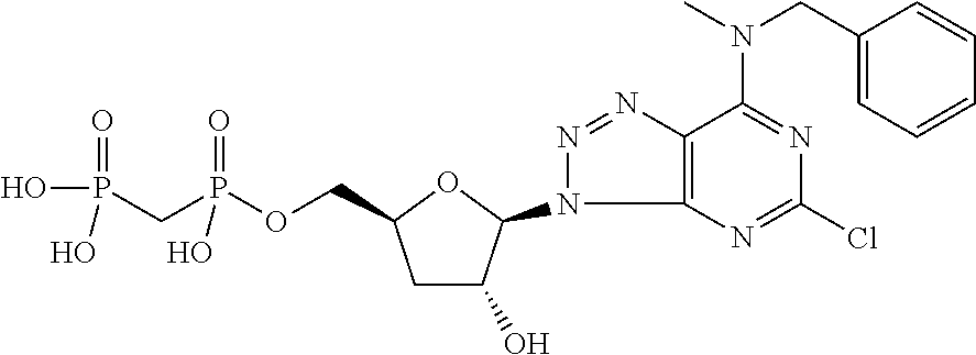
C1C(O)C(N2N=NC3=C2N=C(Cl)N=C3N(CC2=CC=CC=C2)C)OC1COP(CP(O)(=O)O)(=O)O
